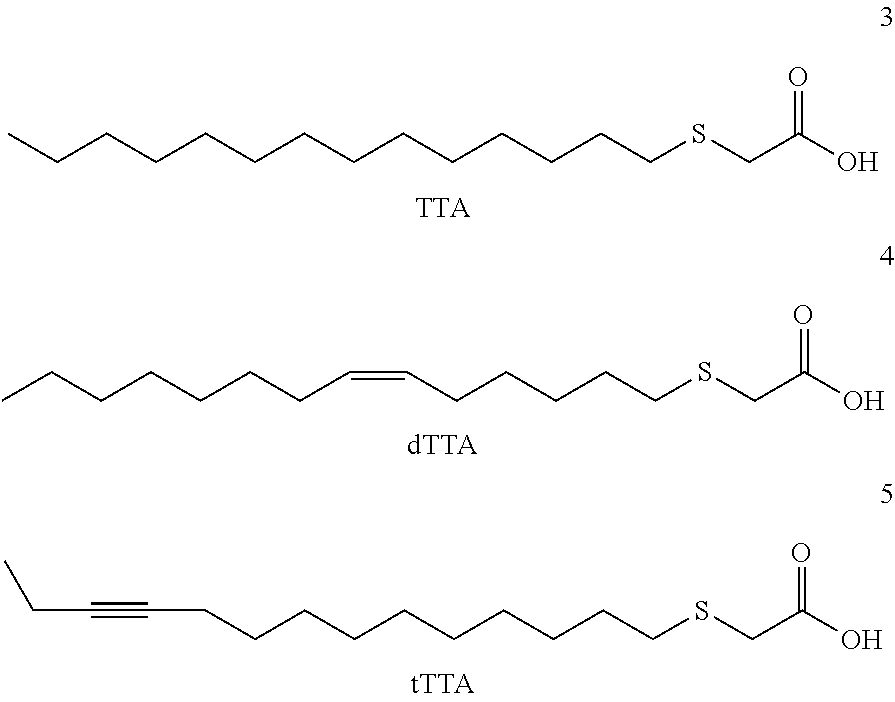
CCCCCCCCCCCCCCSCC(O)=O.[TTA].C(CCCCSCC(O)=O)C=CCCCCCCC.C(CCCCSCC(O)=O)CCCCCC#CCC
